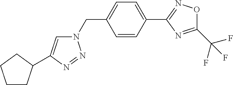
N1(CC2=CC=C(C3=NOC(C(F)(F)F)=N3)C=C2)C=C(C2CCCC2)N=N1
